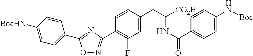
C1=CC([BocHN])=CC=C1C1=NC(C2=C(F)C=C(CC([CO2H])NC(=O)C3=CC=C(N[Boc])C=C3)C=C2)=NO1
